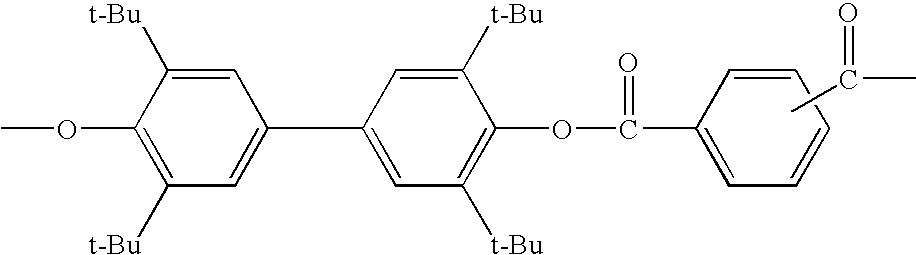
CC(=O)C.COC1=C([t-Bu])C=C(C2=CC([t-Bu])=C(OC(=O)C3=CC=CC=C3)C([t-Bu])=C2)C=C1[t-Bu]
